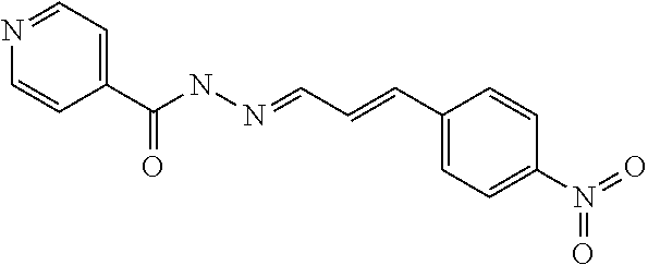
C1=CN=CC=C1C(NN=CC=CC1=CC=C(N(=O)=O)C=C1)=O
